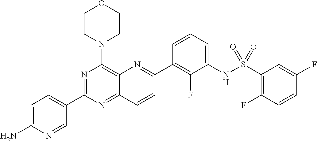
C1=C(N)N=CC(C2=NC(N3CCOCC3)=C3C(=N2)C=CC(C2=C(F)C(NS(=O)(=O)C4=C(F)C=CC(F)=C4)=CC=C2)=N3)=C1
